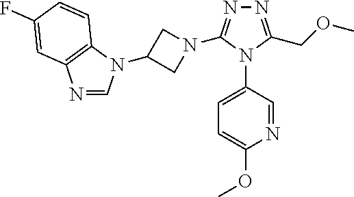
N1=C(COC)N(C2=CC=C(OC)N=C2)C(N2CC(N3C=NC4=C3C=CC(F)=C4)C2)=N1
